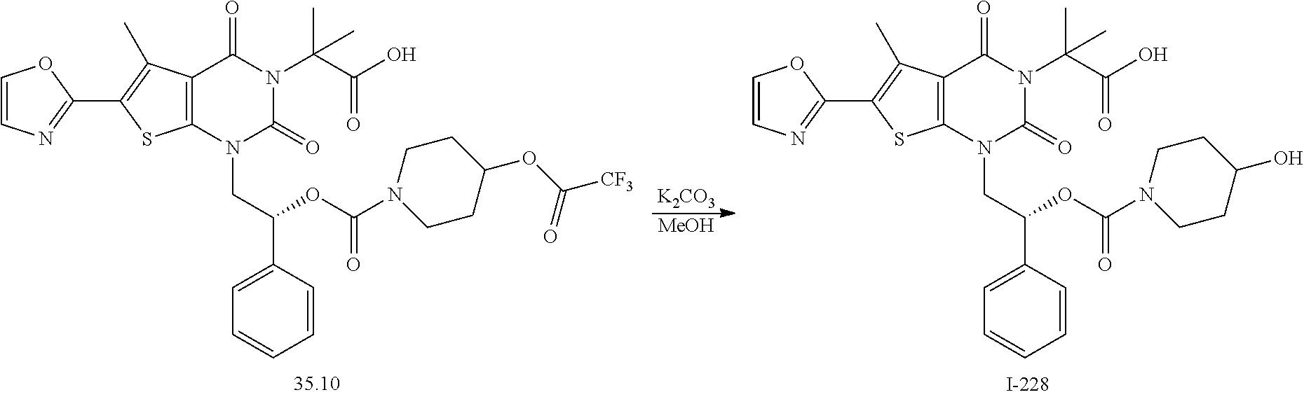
[K2CO3].[MeOH].C1=CC=CC=C1C(CN1C2=C(C(=O)N(C(C(=O)O)(C)C)C1=O)C(C)=C(C1=NC=CO1)S2)OC(=O)N1CCC(OC(=O)[CF3])CC1.C1=CC=CC=C1C(CN1C2=C(C(=O)N(C(C(=O)O)(C)C)C1=O)C(C)=C(C1=NC=CO1)S2)OC(=O)N1CCC(O)CC1
